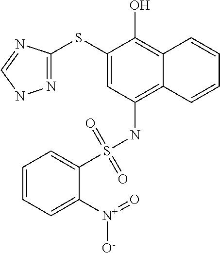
C1(SC2=NNC=N2)=CC(NS(C2=CC=CC=C2[N+](=O)[O-])(=O)=O)=C2C(=C1O)C=CC=C2
